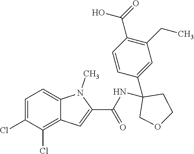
C1=C(Cl)C(Cl)=C2C(=C1)N(C)C(C(NC1(C3=CC(CC)=C(C(O)=O)C=C3)COCC1)=O)=C2
